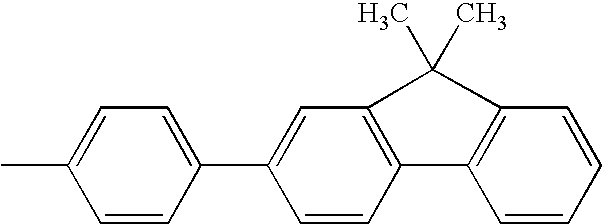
C1=C(C2=CC=C(C)C=C2)C=CC2=C1C(C)(C)C1=C2C=CC=C1
